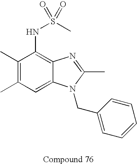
C1(C)=C(C)C=C2C(=C1NS(C)(=O)=O)N=C(C)N2CC1=CC=CC=C1
